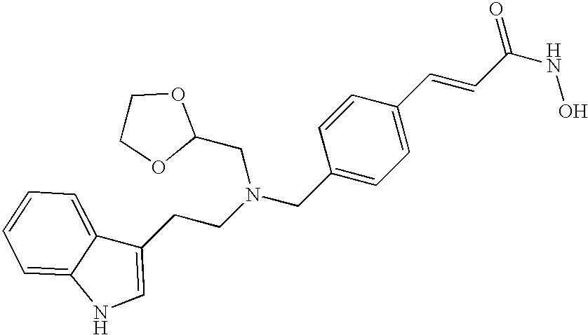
C1(CN(CCC2=CNC3=CC=CC=C23)CC2OCCO2)=CC=C(C=CC(NO)=O)C=C1
